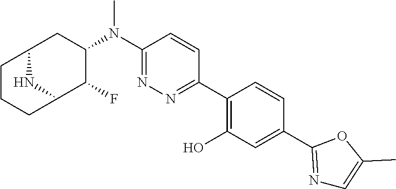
C1(N(C2CC3CCCC(C2F)N3)C)=NN=C(C2=C(O)C=C(C3=NC=C(C)O3)C=C2)C=C1
